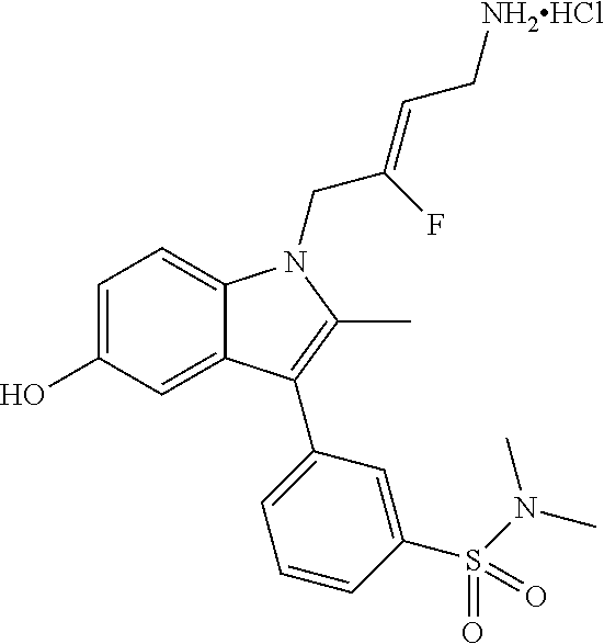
C1=C(O)C=C2C(=C1)N(CC(=CC[NH2HCl])F)C(C)=C2C1=CC=CC(S(N(C)C)(=O)=O)=C1
